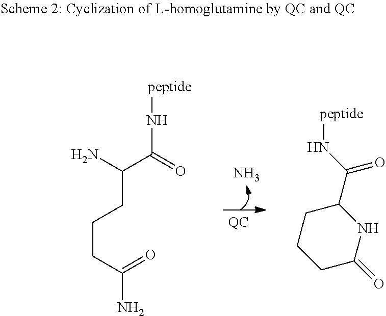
N.[peptide]NC(C(N)CCCC(N)=O)=O.C1CCC(=O)NC1C(N[peptide])=O
